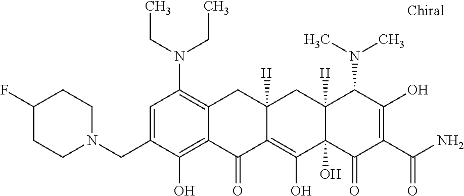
C1=C(CN2CCC(F)CC2)C(O)=C2C(=C1N(CC)CC)CC1([H])C(=C(O)C3(O)C([H])(C1)C(N(C)C)C(O)=C(C(N)=O)C3=O)C2=O
